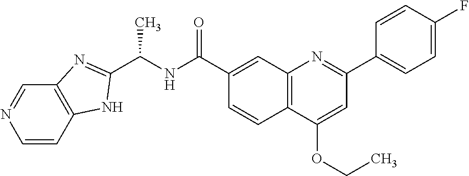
C1(C(NC(C2=NC3=C(N2)C=CN=C3)C)=O)=CC2=C(C=C1)C(OCC)=CC(C1=CC=C(F)C=C1)=N2
